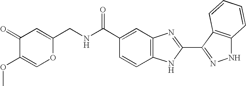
C1(=O)C(OC)=COC(CNC(C2=CC3=C(C=C2)NC(C2=NNC4=C2C=CC=C4)=N3)=O)=C1
